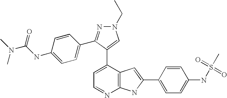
C1=C(C2=CN(CC)N=C2C2=CC=C(NC(N(C)C)=O)C=C2)C2=C(N=C1)NC(C1=CC=C(NS(C)(=O)=O)C=C1)=C2
